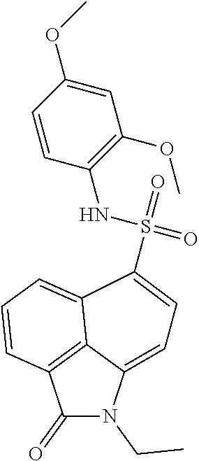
C1(=O)N(CC)C2=CC=C(S(=O)(NC3=C(OC)C=C(OC)C=C3)=O)C3=CC=CC1=C23
